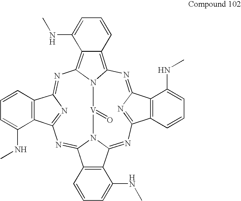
N1=C2N=C(C3=C2C(NC)=CC=C3)N=C2N3C(=NC4=NC(=NC5=C6C(=C1N5[V]3=O)C=CC=C6NC)C1=C4C(NC)=CC=C1)C1=C2C(NC)=CC=C1
